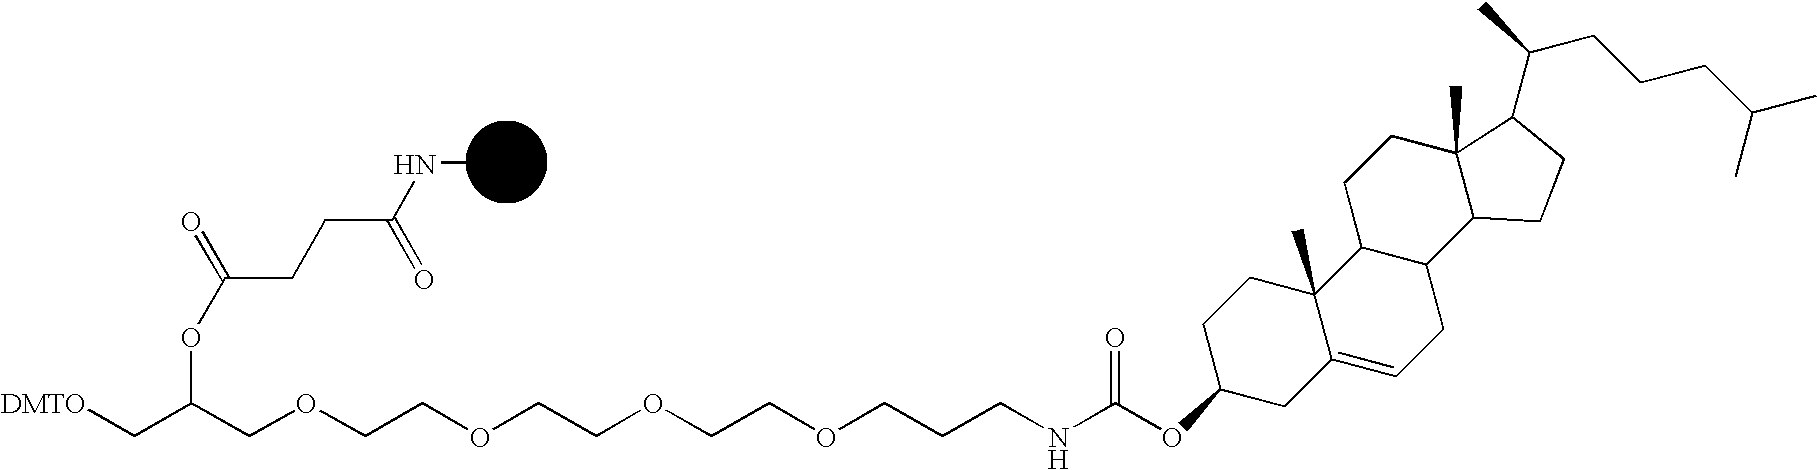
[DMTO]CC(COCCOCCOCCOCCCNC(=O)OC1CCC2(C)C(=CCC3C2CCC2(C)C3CCC2C(CCCC(C)C)C)C1)OC(CCC(NC)=O)=O
